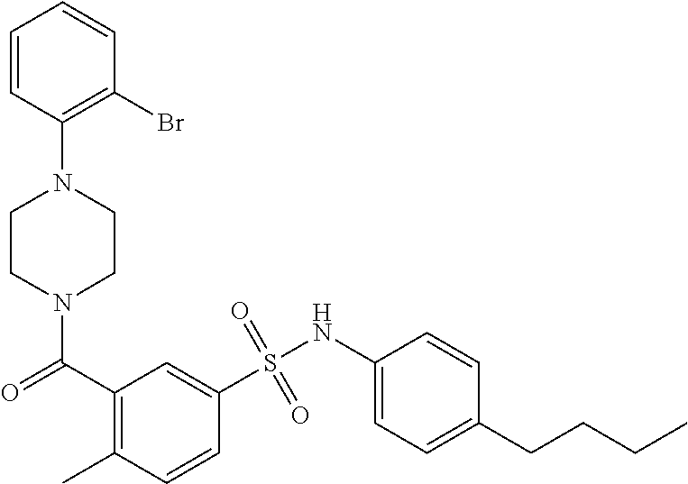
N1(C(=O)C2=C(C)C=CC(S(NC3=CC=C(CCCC)C=C3)(=O)=O)=C2)CCN(C2=C(Br)C=CC=C2)CC1
